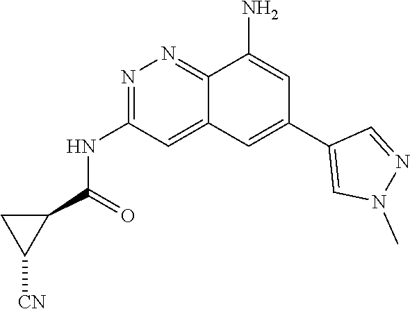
CN1N=CC(C2=CC3=CC(NC(C4C([CN])C4)=O)=NN=C3C(N)=C2)=C1
